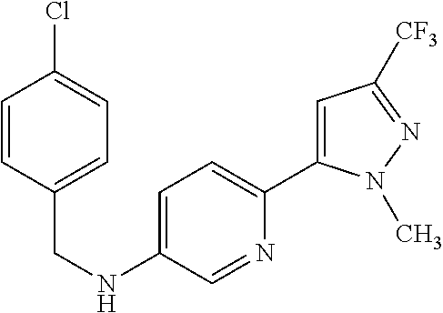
C1(NCC2=CC=C(Cl)C=C2)=CC=C(C2=CC([CF3])=NN2C)N=C1
